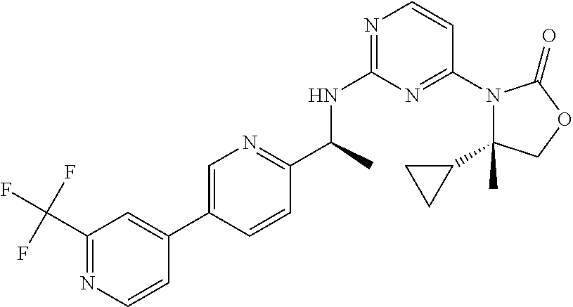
C1(C2CC2)(C)N(C2=NC(NC(C3=NC=C(C4=CC(C(F)(F)F)=NC=C4)C=C3)C)=NC=C2)C(=O)OC1
